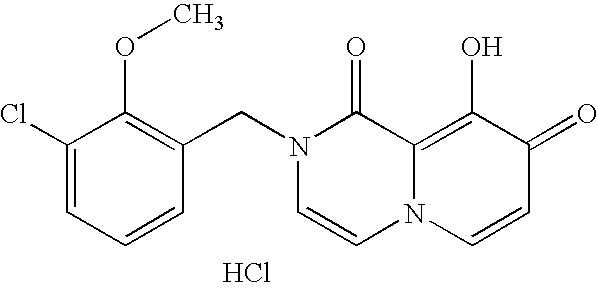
C1(OC)=C(CN2C=CN3C(=C(O)C(=O)C=C3)C2=O)C=CC=C1Cl.Cl
